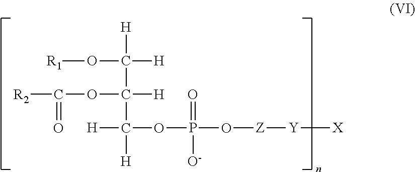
[R1]OC([H])([H])C(OC(=O)[R2])([H])C([H])([H])OP(=O)([O-])O[Z][Y][X]
